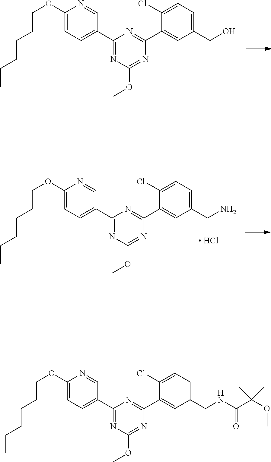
O(CCCCCC)C1=CC=C(C2=NC(OC)=NC(C3=CC(CO)=CC=C3Cl)=N2)C=N1.C1(Cl)=CC=C(CN)C=C1C1=NC(C2=CC=C(OCCCCCC)N=C2)=NC(OC)=N1.[ HCl].O(CCCCCC)C1=CC=C(C2=NC(OC)=NC(C3=CC(CNC(C(OC)(C)C)=O)=CC=C3Cl)=N2)C=N1
